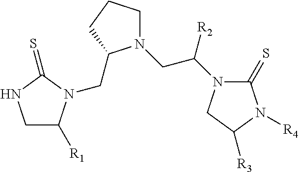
C(C1N(CC([R2])N2C(=S)N([R4])C([R3])C2)CCC1)N1C([R1])CNC1=S
